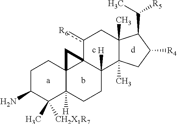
C(C1C2(C)C(C)(CC1[R4])C1([H])C3(c([R6])C2)C2(C([H])(CC1)C(C)([CH2X1R7])C(N)CC2)C3)([R5])C
